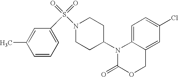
C1=C2C(=CC(Cl)=C1)COC(=O)N2C1CCN(S(=O)(=O)C2=CC=CC(C)=C2)CC1
